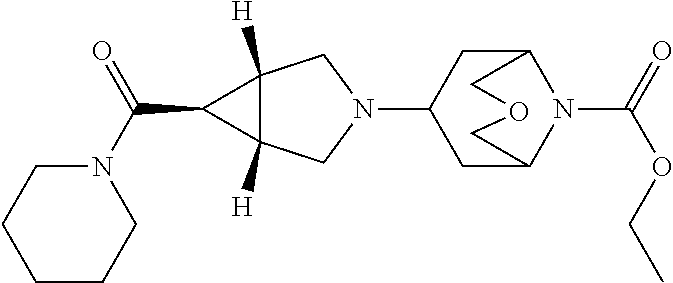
N1(C2CC3N(C(=O)OCC)C(C2)COC3)CC2([H])C([H])(C1)C2C(N1CCCCC1)=O
